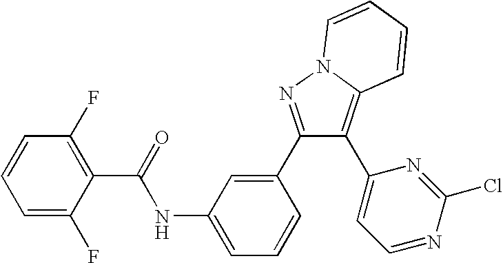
C1=CC=C(F)C(C(=O)NC2=CC=CC(C3=NN4C(=C3C3=CC=NC(Cl)=N3)C=CC=C4)=C2)=C1F
